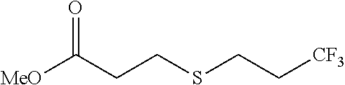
[MeO]C(CCSCC[CF3])=O
